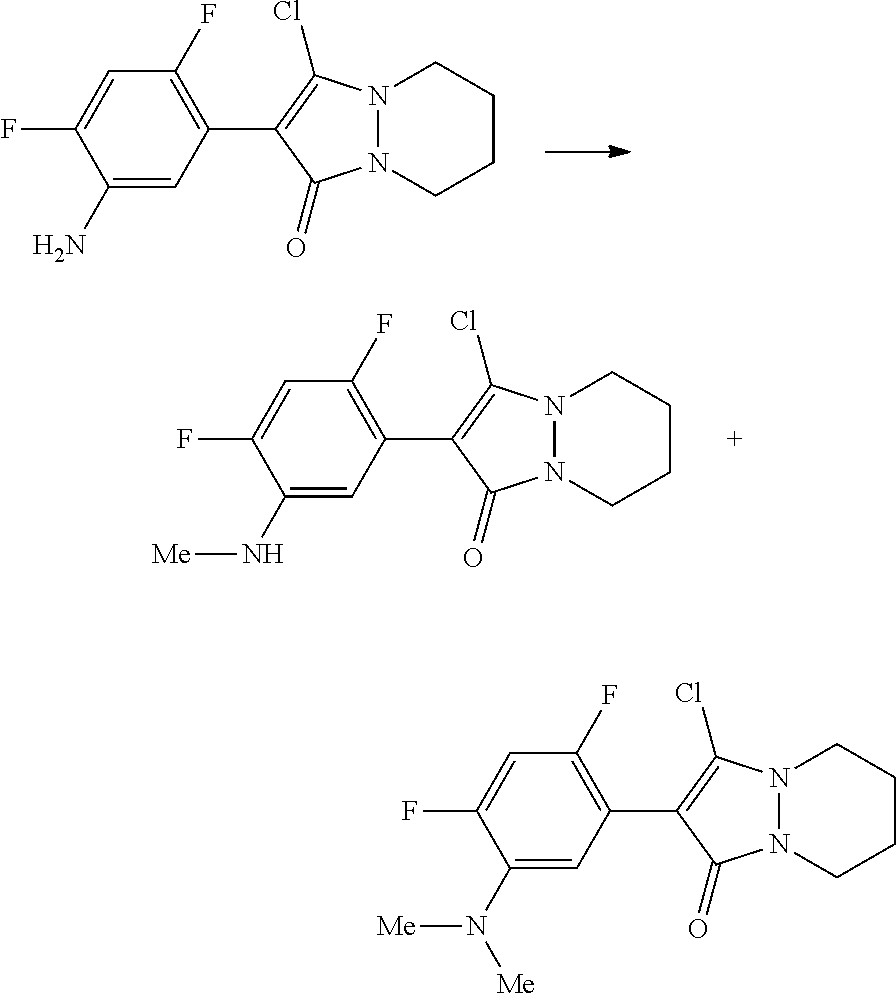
N12N(CCCC1)C(=O)C(C1=C(F)C=C(F)C(N)=C1)=C2Cl.N12N(CCCC1)C(=O)C(C1=C(F)C=C(F)C(N[Me])=C1)=C2Cl.N12N(CCCC1)C(=O)C(C1=C(F)C=C(F)C(N([Me])[Me])=C1)=C2Cl
